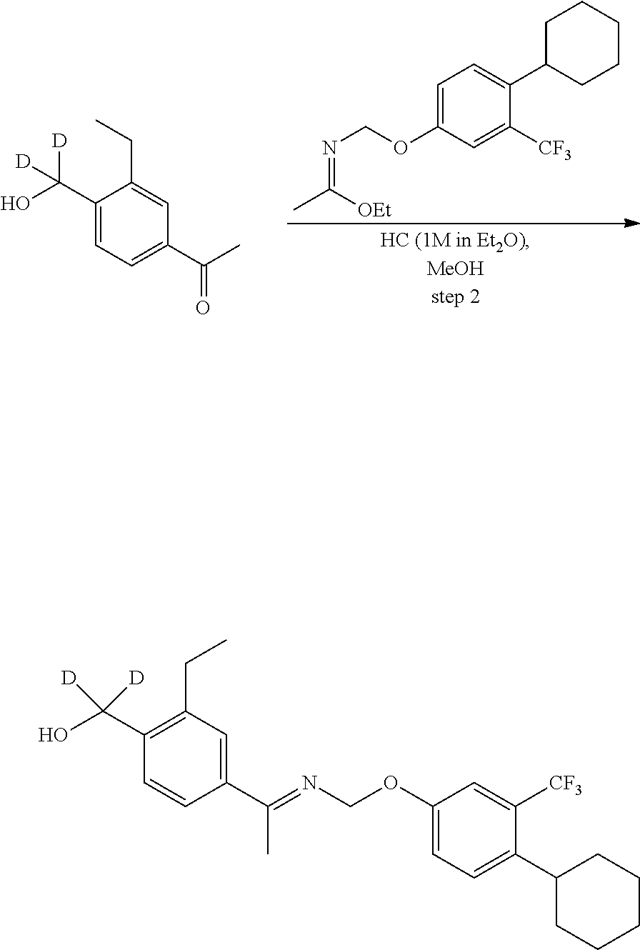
C1(C(O)([D])[D])=CC=C(C(C)=O)C=C1CC.C1=C(OCN=C(C)[OEt])C=C([CF3])C(C2CCCCC2)=C1.C1=C(OCN=C(C2=CC(CC)=C(C(O)([D])[D])C=C2)C)C=C([CF3])C(C2CCCCC2)=C1
